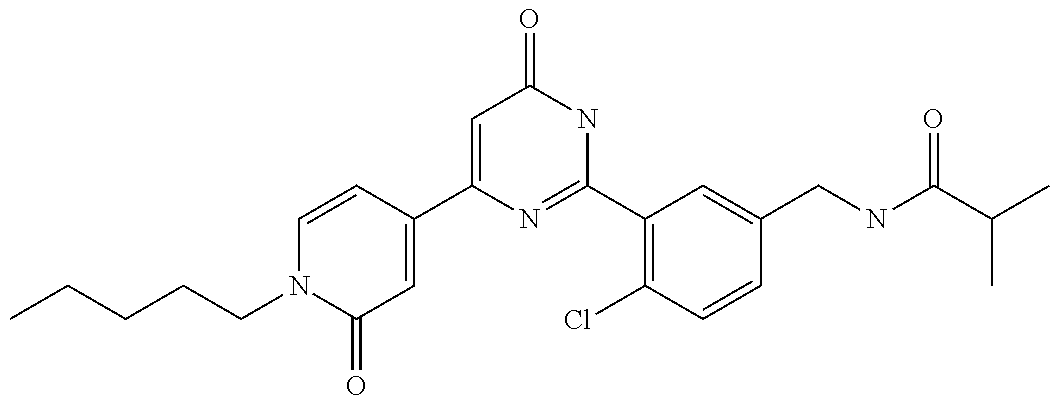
C1(C2=CC(=O)N(CCCCC)C=C2)=CC(=O)NC(C2=C(Cl)C=CC(CNC(C(C)C)=O)=C2)=N1
